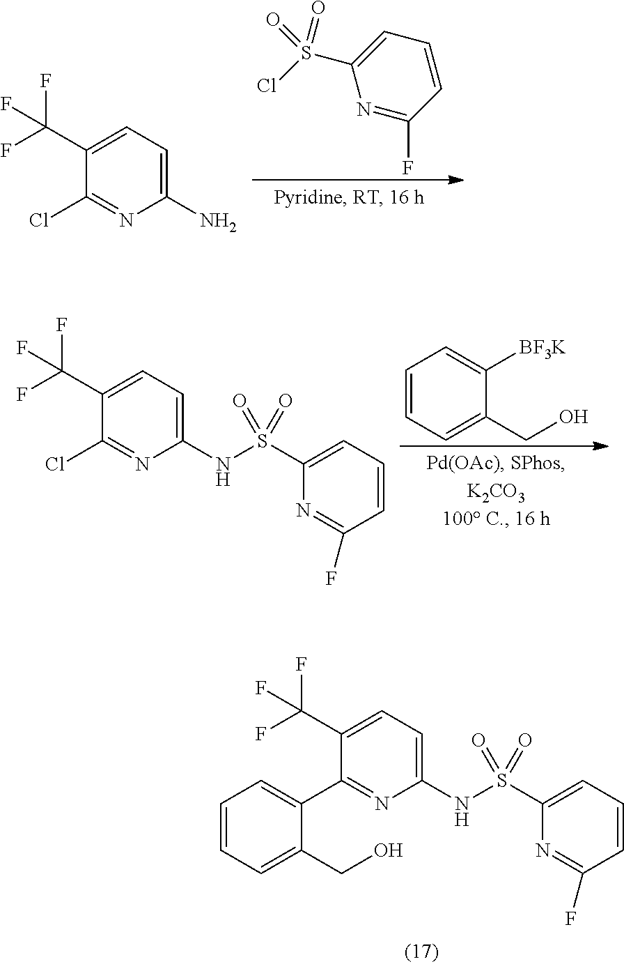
C1(C(F)(F)F)=CC=C(NS(C2=CC=CC(F)=N2)(=O)=O)N=C1C1=CC=CC=C1CO.C1=C(S(Cl)(=O)=O)N=C(F)C=C1.C1(C(F)(F)F)=CC=C(N)N=C1Cl.C1=CC=C(CO)C([BF3K])=C1.C1(C(F)(F)F)=CC=C(NS(C2=CC=CC(F)=N2)(=O)=O)N=C1Cl
